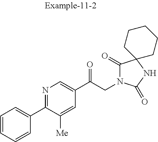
C1=CC=CC(C2=NC=C(C(CN3C(=O)C4(NC3=O)CCCCC4)=O)C=C2[Me])=C1
